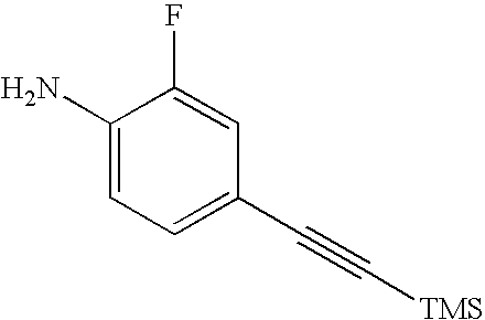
C1(N)=CC=C(C#C[TMS])C=C1F
